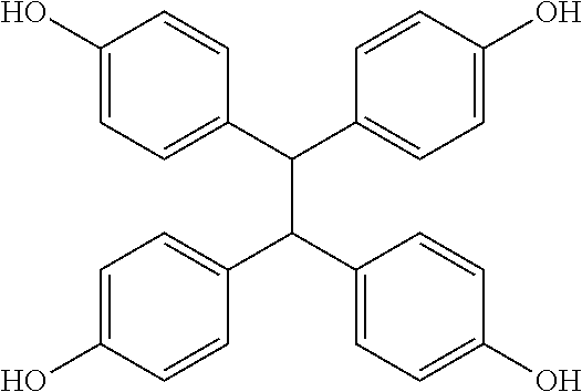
C1(O)=CC=C(C(C2=CC=C(O)C=C2)C(C2=CC=C(O)C=C2)C2=CC=C(O)C=C2)C=C1
